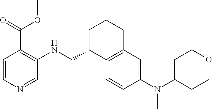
O1CCC(N(C2=CC3=C(C=C2)C(CNC2=C(C(=O)OC)C=CN=C2)CCC3)C)CC1
